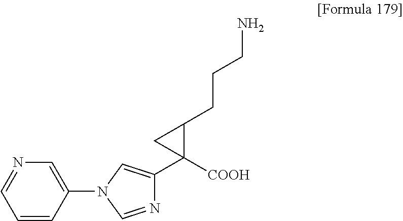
N1=CC=CC(N2C=NC(C3([COOH])C(CCCN)C3)=C2)=C1
